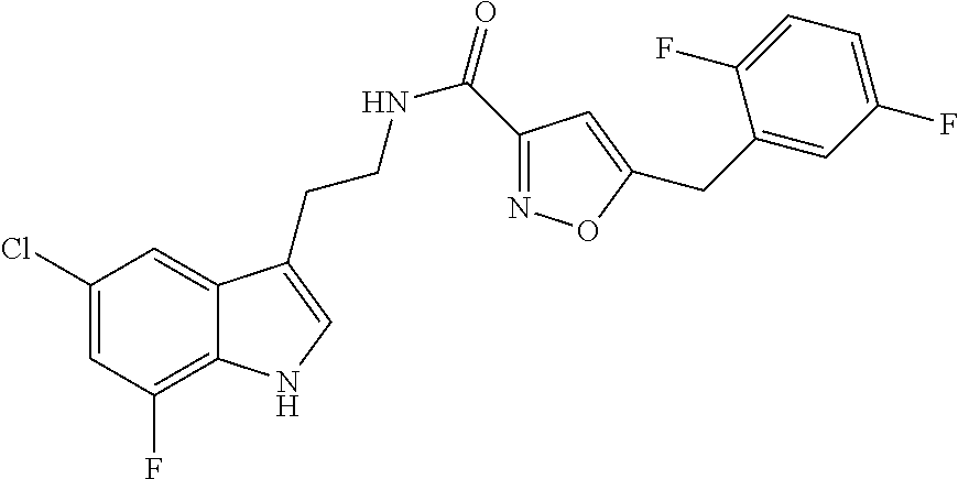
C12=C(F)C=C(Cl)C=C1C(CCNC(=O)C1=NOC(CC3=CC(F)=CC=C3F)=C1)=CN2
